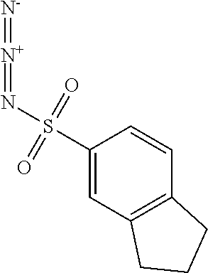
C1(S(N=[N+]=[N-])(=O)=O)=CC2=C(C=C1)CCC2
